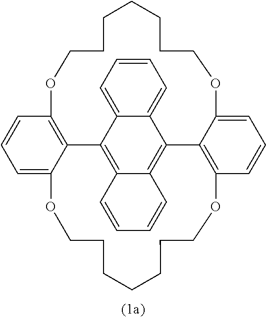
C1=CC=C2C(=C1)C1=C3C(=C2C2=C4C=CC=C2OCCCCCCCOC2=C1C(=CC=C2)OCCCCCCCO4)C=CC=C3
